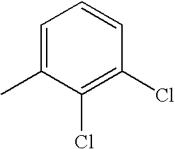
C1=C(C)C(Cl)=C(Cl)C=C1
